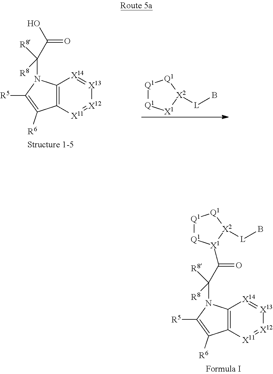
C12=C([X11]=[X12][X13]=[X14]1)C([R6])=C([R5])N2C(C(=O)O)([R8])[R8].[Q1]1[Q1][X1][X2]([L]B)[Q1]1.C12=C([X11]=[X12][X13]=[X14]1)C([R6])=C([R5])N2C(C([X1]1[Q1][Q1][Q1][X2]1[L]B)=O)([R8])[R8]
